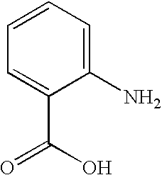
C1(N)=CC=CC=C1C(O)=O
